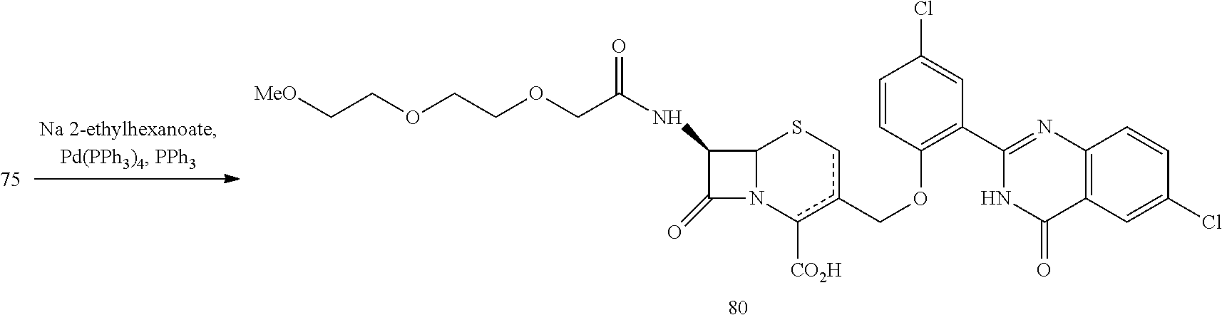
C1(NC(COCCOCC[MeO])=O)C(=O)N2C1Scc(COC1=C(C3=NC4=C(C(=O)N3)C=C(Cl)C=C4)C=C(Cl)C=C1)c2[CO2H]
